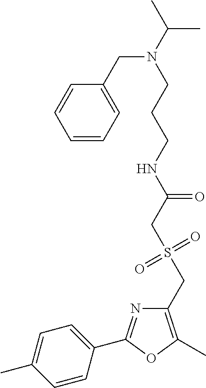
C1=C(C)C=CC(C2=NC(CS(CC(NCCCN(CC3=CC=CC=C3)C(C)C)=O)(=O)=O)=C(C)O2)=C1
